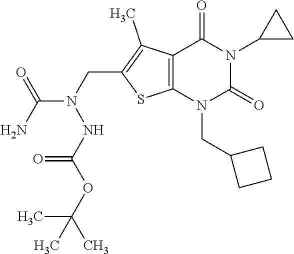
C12=C(N(CC3CCC3)C(=O)N(C3CC3)C1=O)SC(CN(NC(OC(C)(C)C)=O)C(N)=O)=C2C
